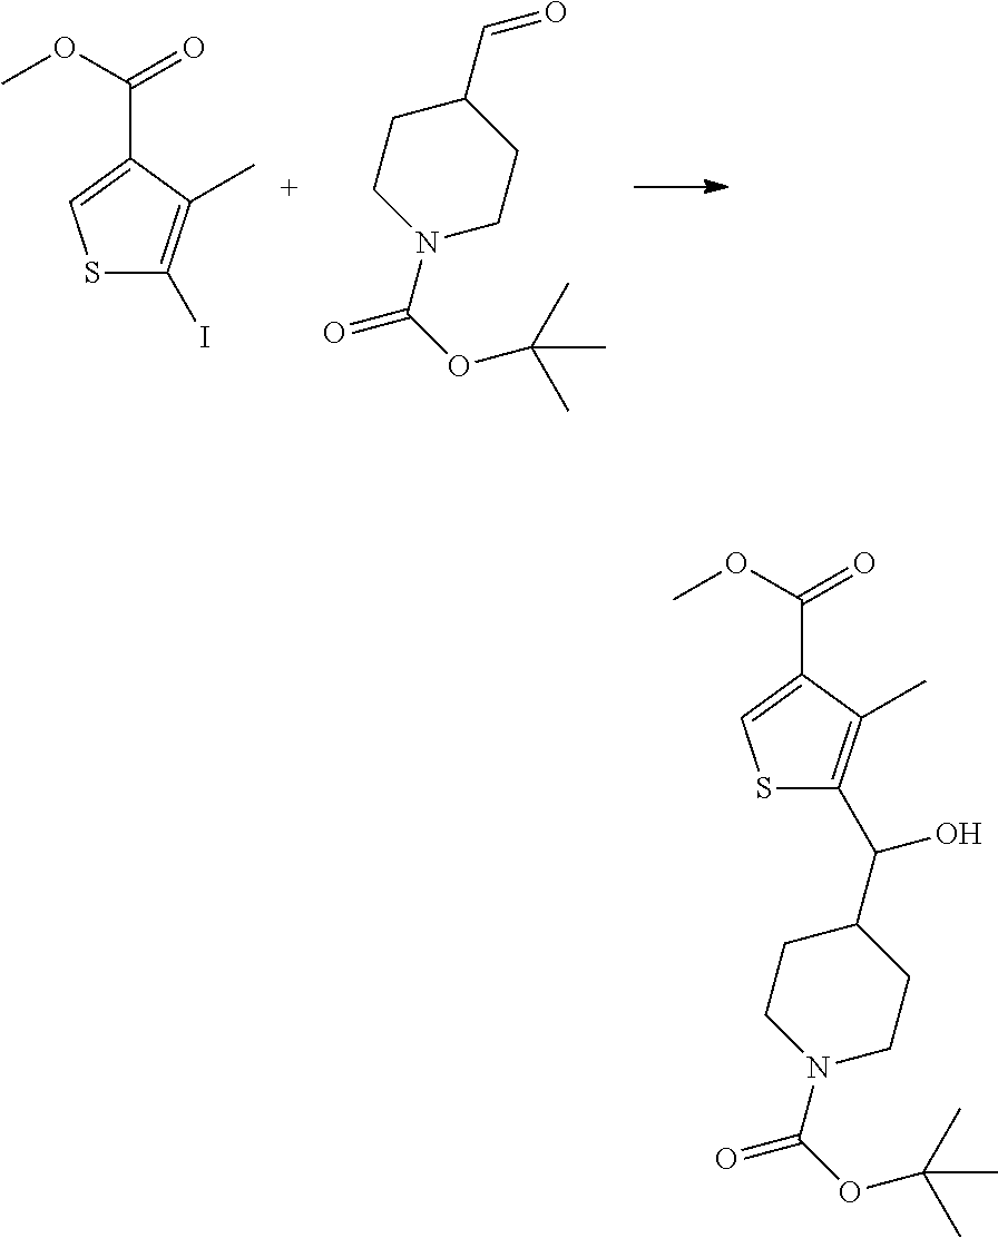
S1C(I)=C(C)C(C(=O)OC)=C1.C1CC(C=O)CCN1C(=O)OC(C)(C)C.S1C(C(O)C2CCN(C(=O)OC(C)(C)C)CC2)=C(C)C(C(=O)OC)=C1
